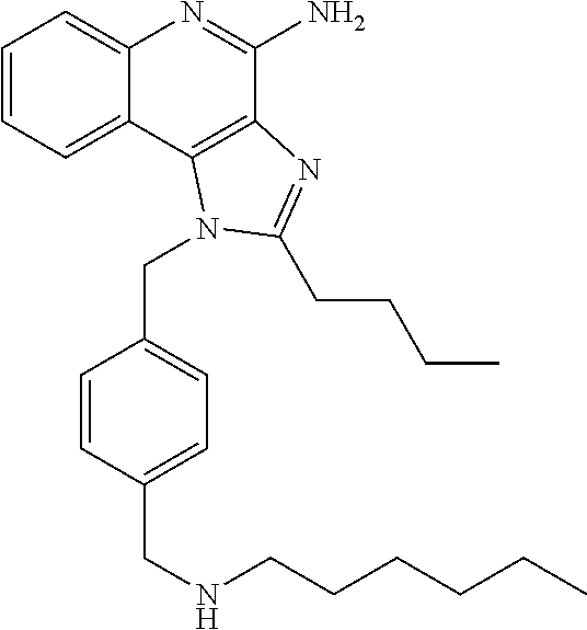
C1=CC=C2C(=C1)N=C(N)C1=C2N(CC2=CC=C(CNCCCCCC)C=C2)C(CCCC)=N1
